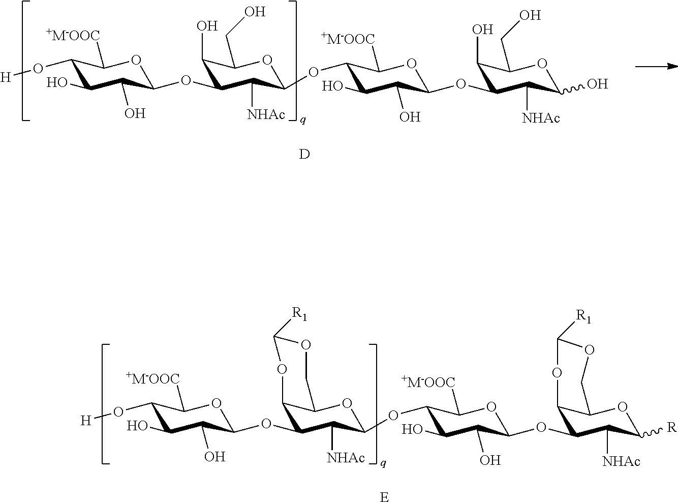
[E].C1(O[H])C(O)C(O)C(OC2C3C(OC(OC4C(O)C(O)C(OC5C6C(OC([R])C5[NHAc])COC([R1])O6)OC4[+M-OOC])C2[NHAc])COC([R1])O3)OC1[+M-OOC].[D].C1(O[H])C(O)C(O)C(OC2C(O)C(CO)OC(OC3C(O)C(O)C(OC4C(O)C(CO)OC(O)C4[NHAc])OC3[+M-OOC])C2[NHAc])OC1[+M-OOC]
